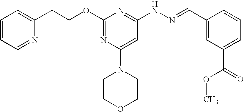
C1=CC=NC(CCOC2=NC(N3CCOCC3)=CC(NN=CC3=CC(C(=O)OC)=CC=C3)=N2)=C1
